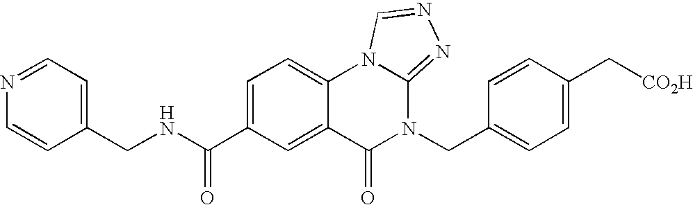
C1(CNC(C2=CC=C3C(=C2)C(=O)N(CC2=CC=C(C[CO2H])C=C2)C2=NN=CN32)=O)=CC=NC=C1
